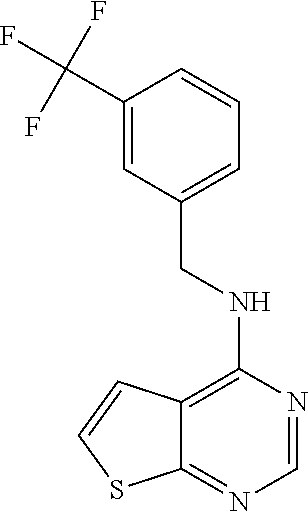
C1(CNC2=C3C(=NC=N2)SC=C3)=CC=CC(C(F)(F)F)=C1
